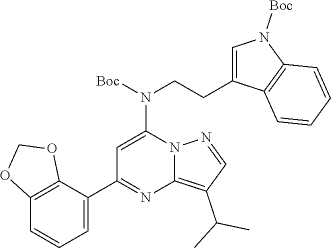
C12=C(C(C3=NC4=C(C(C)C)C=NN4C(N(CCC4=CN([Boc])C5=C4C=CC=C5)[Boc])=C3)=CC=C1)OCO2
